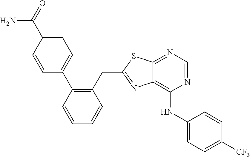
C1(CC2=NC3=C(NC4=CC=C([CF3])C=C4)N=CN=C3S2)=C(C2=CC=C(C(=O)N)C=C2)C=CC=C1
